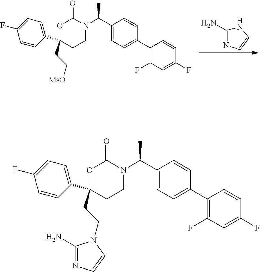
O1C(C2=CC=C(F)C=C2)(CC[MsO])CCN(C(C2=CC=C(C3=C(F)C=C(F)C=C3)C=C2)C)C1=O.C1(N)=NC=CN1.O1C(C2=CC=C(F)C=C2)(CCN2C(N)=NC=C2)CCN(C(C2=CC=C(C3=C(F)C=C(F)C=C3)C=C2)C)C1=O
